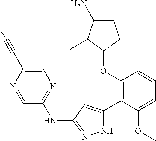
C1(OC2=C(C3=CC(NC4=NC=C(C#N)N=C4)=NN3)C(OC)=CC=C2)CCC(N)C1C
